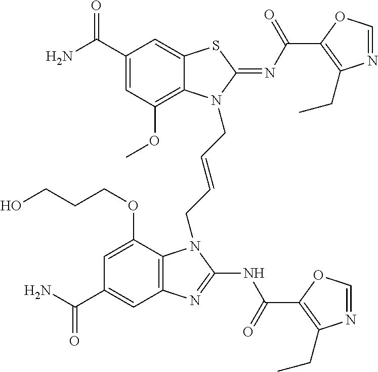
C1(C(N)=O)=CC(OC)=C2C(=C1)SC(=NC(=O)C1=C(CC)N=CO1)N2CC=CCN1C2=C(C=C(C(N)=O)C=C2OCCCO)N=C1NC(=O)C1=C(CC)N=CO1
